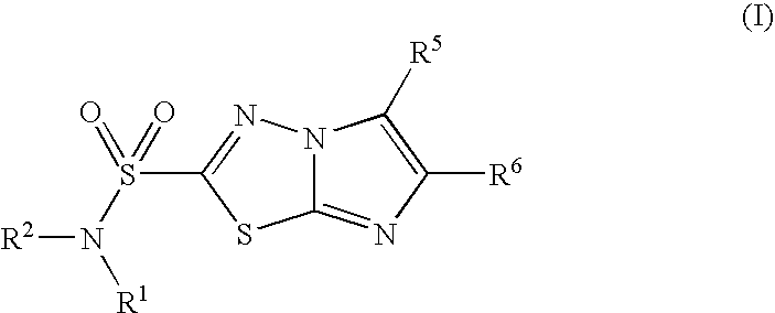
C12=NC([R6])=C([R5])N1N=C(S(=O)(=O)N([R1])[R2])S2
